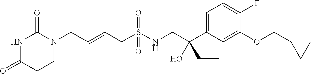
C(=CCS(NCC(C1=CC=C(F)C(OCC2CC2)=C1)(CC)O)(=O)=O)CN1C(=O)NC(=O)CC1
